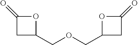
C1C(COCC2CC(=O)O2)OC1=O
